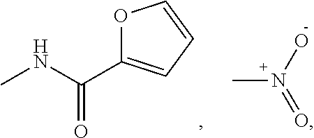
CN(O)=O.O1C(C(NC)=O)=CC=C1
